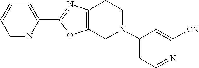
C1=NC(C2=NC3=C(O2)CN(C2=CC=NC([CN])=C2)CC3)=CC=C1
